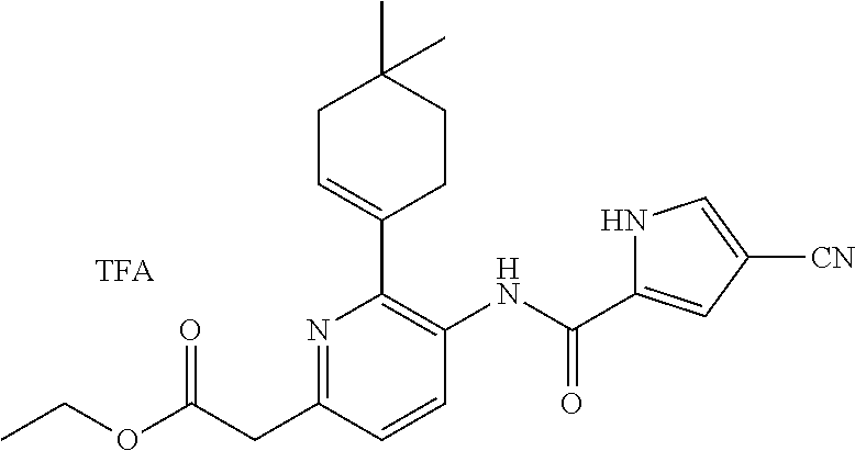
O(C(CC1=NC(C2=CCC(C)(C)CC2)=C(NC(C2=CC([CN])=CN2)=O)C=C1)=O)CC
